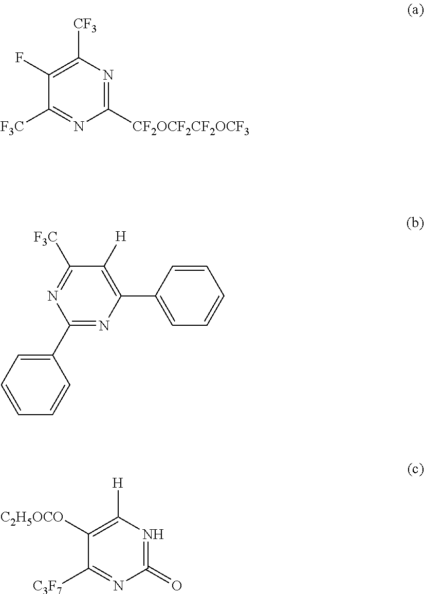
C1(F)=C([CF3])N=C([CF2OCF2CF2OCF3])N=C1[F3C].C1([F3C])=NC(C2=CC=CC=C2)=NC(C2=CC=CC=C2)=C1[H].C1([C2H5OCO])=C([H])N=C(=O)N=C1[C3F7]
